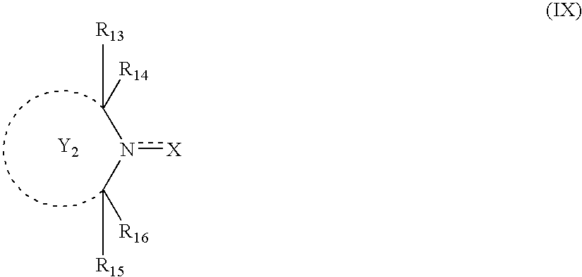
C([R13])([R14])n(C([R15])[R16])[X].[Y2]
